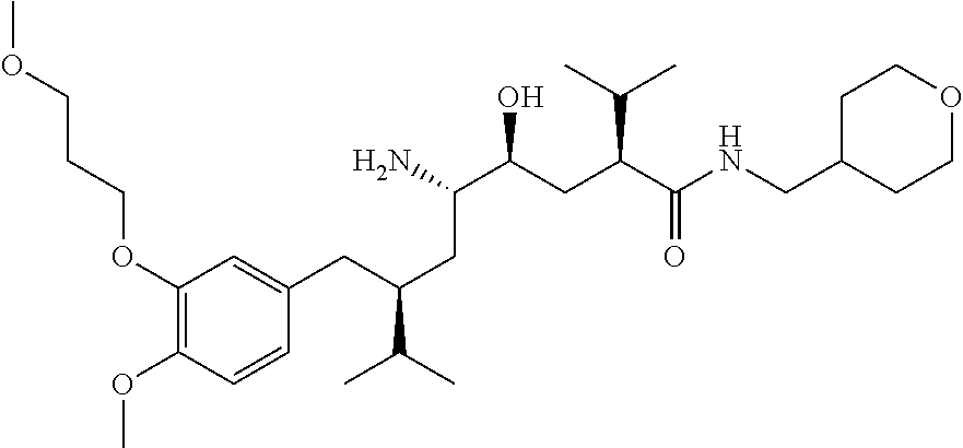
C1(OCCCOC)=C(OC)C=CC(CC(C(C)C)CC(C(CC(C(NCC2CCOCC2)=O)C(C)C)O)N)=C1
